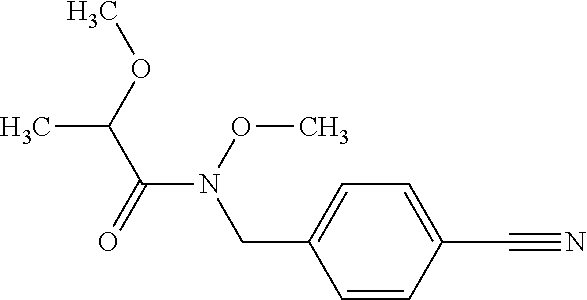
O(C)N(C(C(OC)C)=O)CC1=CC=C(C#N)C=C1
